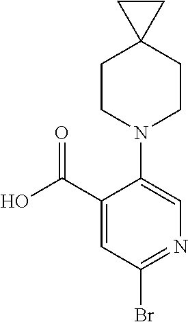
OC(C1=CC(Br)=NC=C1N1CCC2(CC1)CC2)=O
